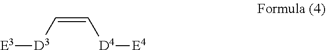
[E3][D3]C=C[D4][E4]
